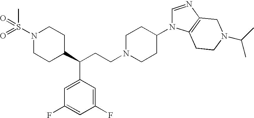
O=S(N1CCC(C(CCN2CCC(N3C=NC4=C3CCN(C(C)C)C4)CC2)C2=CC(F)=CC(F)=C2)CC1)(=O)C
